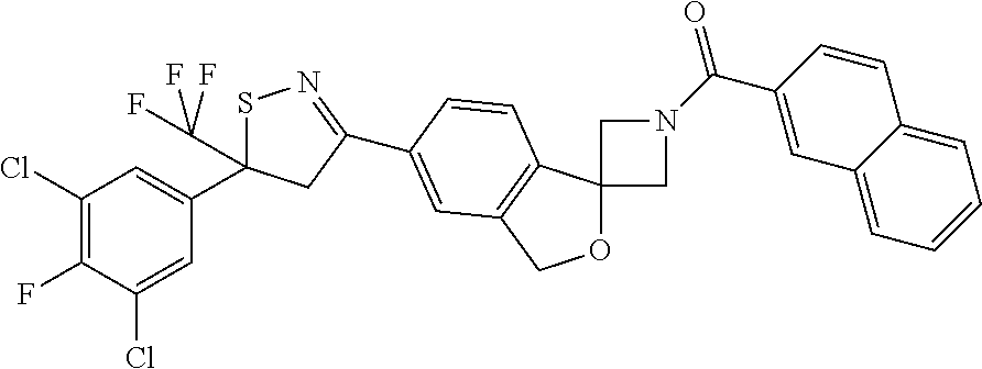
C1(Cl)=C(F)C(Cl)=CC(C2(C(F)(F)F)SN=C(C3=CC4=C(C5(OC4)CN(C(=O)C4=CC6=CC=CC=C6C=C4)C5)C=C3)C2)=C1
